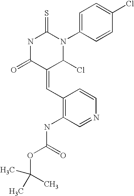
N1C(=O)C(=CC2=C(NC(OC(C)(C)C)=O)C=NC=C2)C(Cl)N(C2=CC=C(Cl)C=C2)C1=S
